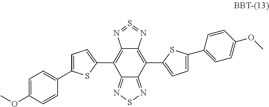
C1=C(C2=CC=C(OC)C=C2)SC(C2=C3C(=C(C4=CC=C(C5=CC=C(OC)C=C5)S4)C4=NSN=C24)N=S=N3)=C1
